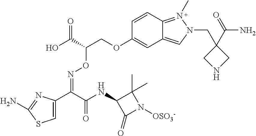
C1=C(C(C(NC2C(=O)N([OSO3-])C2(C)C)=O)=NOC(COC2=CC3=CN(CC4(C(N)=O)CNC4)N(C)=C3C=C2)C(O)=O)N=C(N)S1
